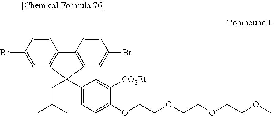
C1=C(Br)C=CC2=C1C(CC(C)C)(C1=CC=C(OCCOCCOCCOC)C([CO2Et])=C1)C1=C2C=CC(Br)=C1
